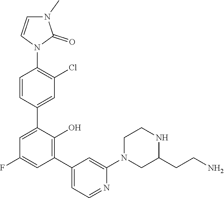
N1(C2=CC(C3=C(O)C(C4=CC(Cl)=C(N5C=CN(C)C5=O)C=C4)=CC(F)=C3)=CC=N2)CC(CCN)NCC1
